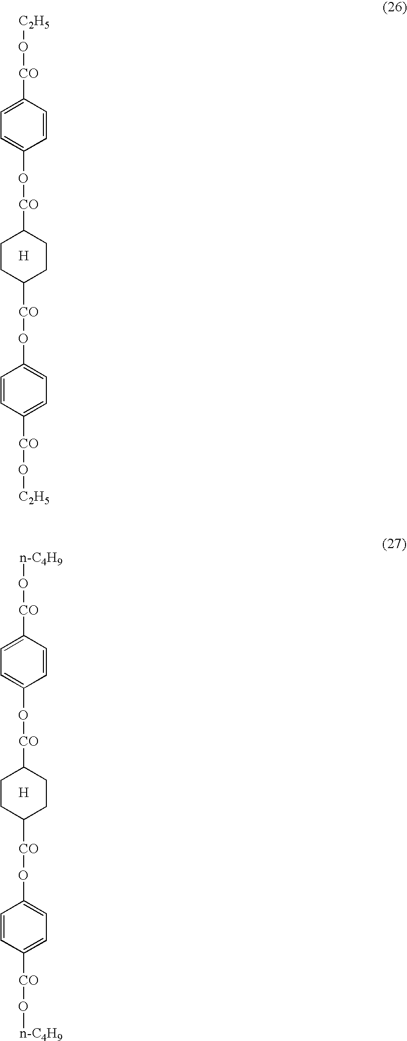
C1CC([CO]OC2=CC=C([CO]O[C2H5])C=C2)CCC1[CO]OC1=CC=C([CO]O[C2H5])C=C1.[H].C1CC([CO]OC2=CC=C([CO]O[n-C4H9])C=C2)CCC1[CO]OC1=CC=C([CO]O[n-C4H9])C=C1.[H]
